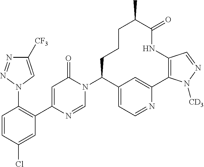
C1=CC(Cl)=CC(C2=CC(=O)N(C3C4=CC=NC(=C4)C4=C(NC(=O)C(C)CCC3)C=NN4[CD3])C=N2)=C1N1C=C([CF3])N=N1
